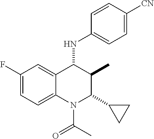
C1(F)=CC=C2C(=C1)C(NC1=CC=C([CN])C=C1)C(C)C(C1CC1)N2C(C)=O
